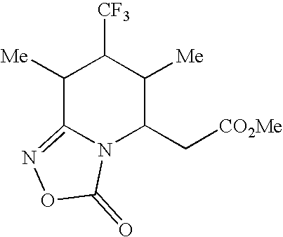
C1([Me])C2=NOC(=O)N2C(C[CO2Me])C([Me])C1[CF3]
